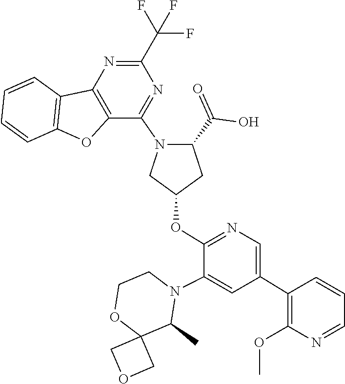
C12(COC1)OCCN(C1=CC(C3=C(OC)N=CC=C3)=CN=C1OC1CN(C3=NC(C(F)(F)F)=NC4=C3OC3=C4C=CC=C3)C(C(=O)O)C1)C2C
